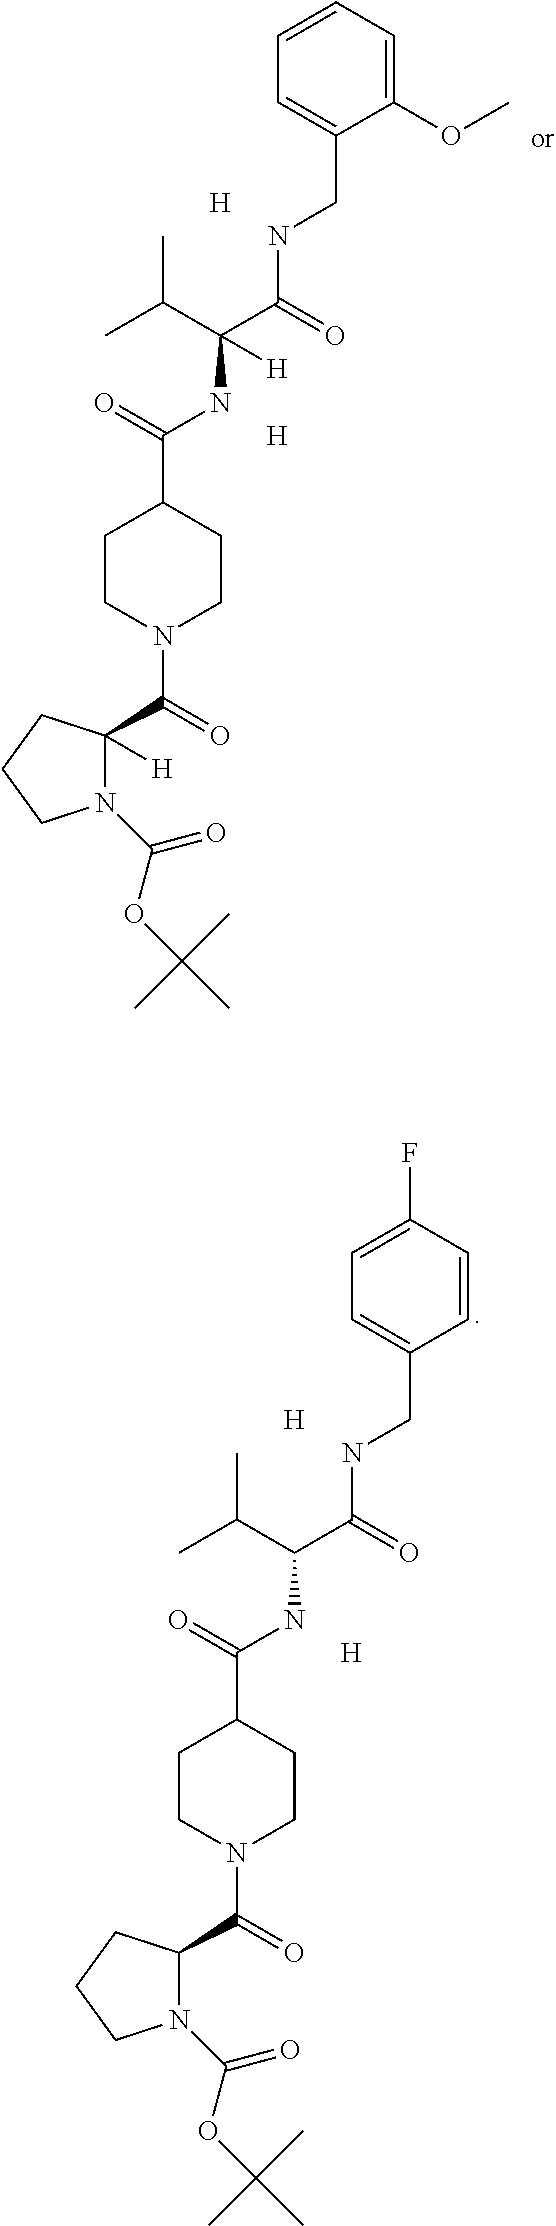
C1=C(F)C=CC(CNC(=O)C(C(C)C)NC(=O)C2CCN(C(=O)C3N(C(=O)OC(C)(C)C)CCC3)CC2)=C1.[H].[H].C1=CC=C(OC)C(CNC(=O)C(C(C)C)(NC(=O)C2CCN(C(=O)C3([H])N(C(=O)OC(C)(C)C)CCC3)CC2)[H])=C1.[H].[H]
